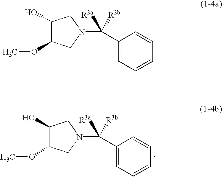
C1(C(N2CC(OC)C(O)C2)([R3a])[R3b])=CC=CC=C1.C1(C(N2CC(OC)C(O)C2)([R3a])[R3b])=CC=CC=C1
